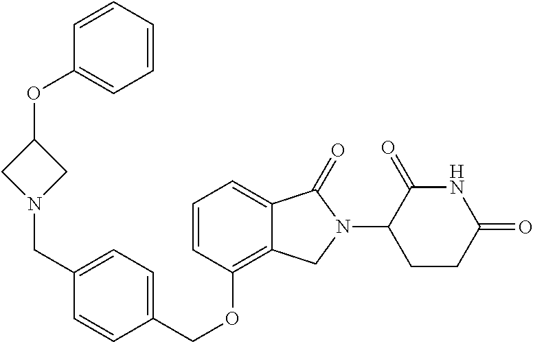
C(OC1=C2C(=CC=C1)C(=O)N(C1C(=O)NC(=O)CC1)C2)C1=CC=C(CN2CC(OC3=CC=CC=C3)C2)C=C1
